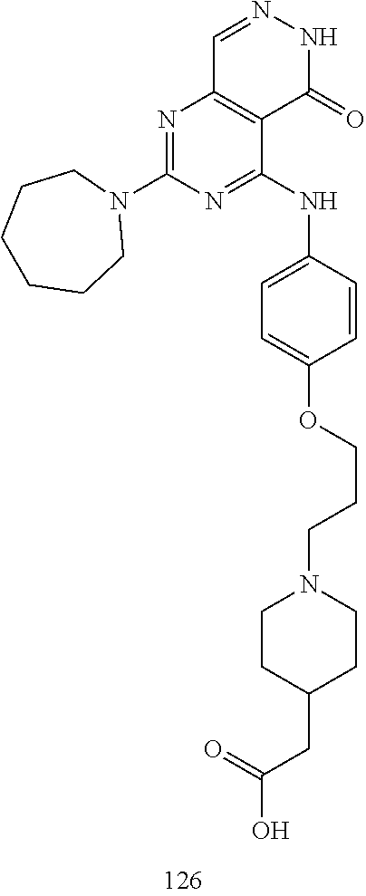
C1=NNC(=O)C2=C1N=C(N1CCCCCC1)N=C2NC1=CC=C(OCCCN2CCC(CC(O)=O)CC2)C=C1
